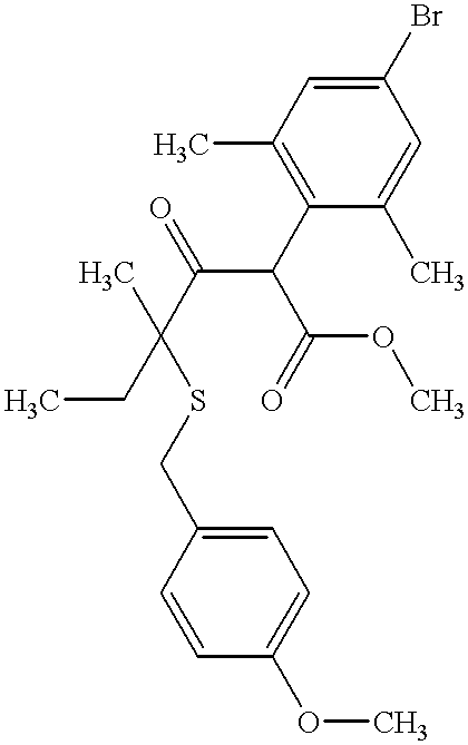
C1(C(C(=O)C(SCC2=CC=C(OC)C=C2)(C)CC)C(OC)=O)=C(C)C=C(Br)C=C1C
